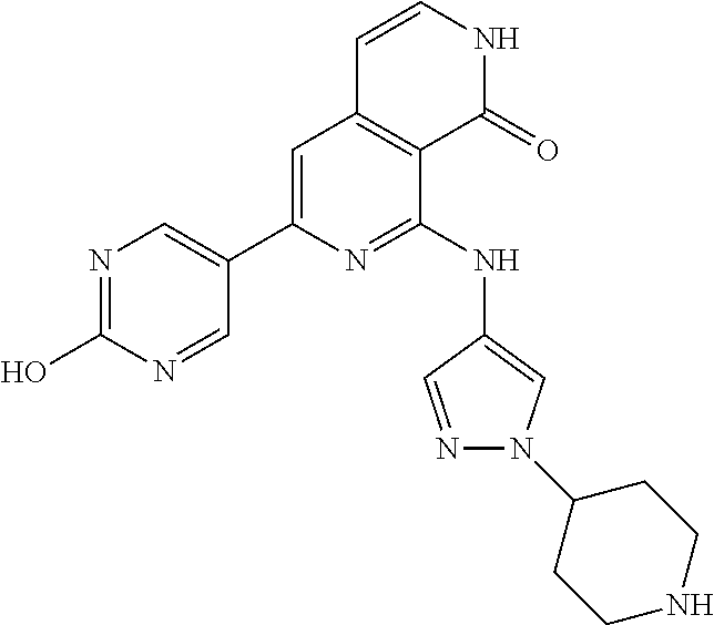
C1(C2=CC3=C(C(NC4=CN(C5CCNCC5)N=C4)=N2)C(=O)NC=C3)=CN=C(O)N=C1
